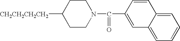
[CH2CH2CH2CH2]C1CCN(C(=O)C2=CC3=CC=CC=C3C=C2)CC1
